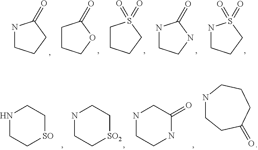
N1CCCS1(=O)=O.N1CCNC1=O.C1CCCS1(=O)=O.C1CCOC1=O.N1CCCC1=O.N1CCC(=O)CCC1.N1CC[SO2]CC1.N1CCNC(=O)C1.N1CC[SO]CC1
